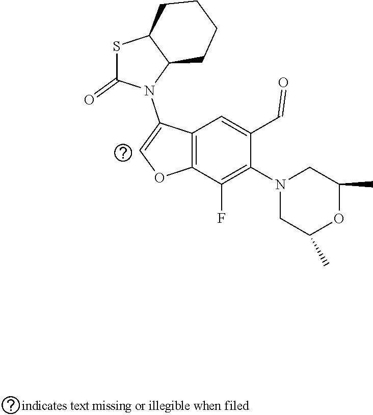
N1(C2=COC3=C2C=C(C=O)C(N2CC(C)OC(C)C2)=C3F)C2C(SC1=O)CCCC2
